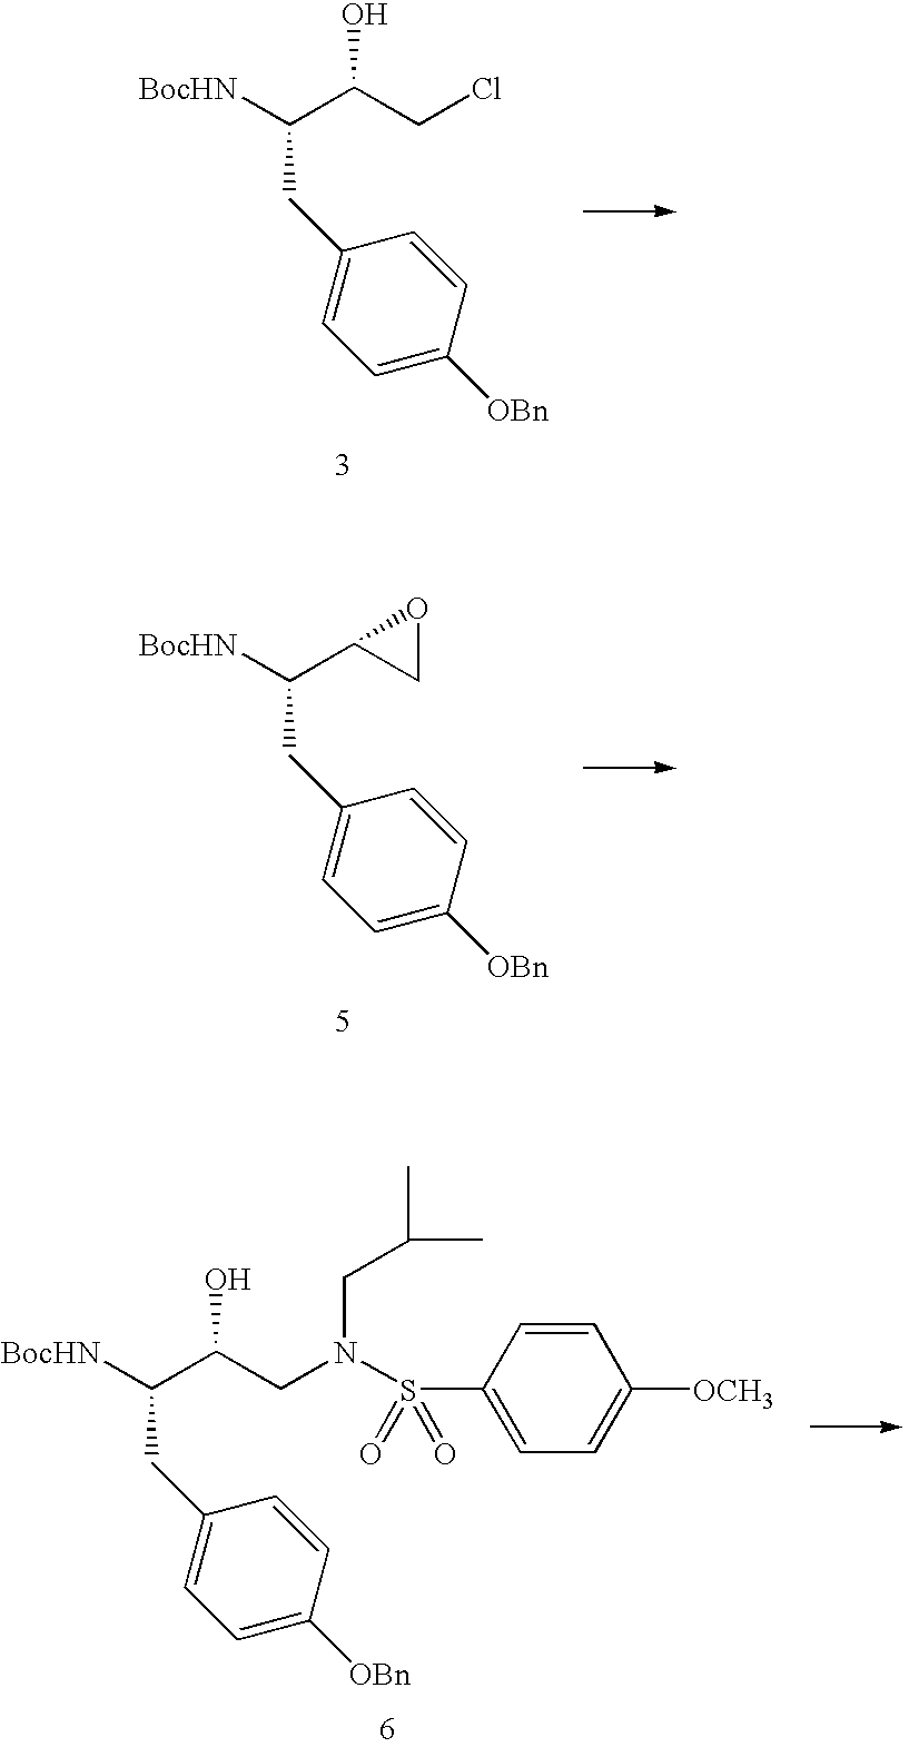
[BocHN]C(C(CCl)O)CC1=CC=C([OBn])C=C1.[BocHN]C(C1CO1)CC1=CC=C([OBn])C=C1.[BocHN]C(C(CN(S(C1=CC=C([OCH3])C=C1)(=O)=O)CC(C)C)O)CC1=CC=C([OBn])C=C1
